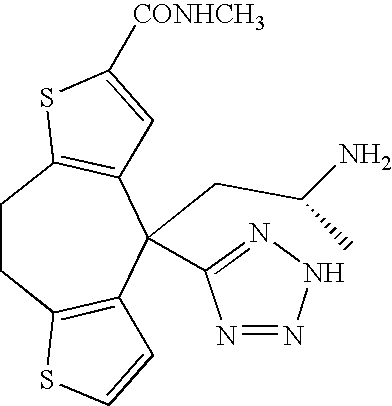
C1CC2=C(C(CC(N)C)(C3=NNN=N3)C3=C1SC([CONHCH3])=C3)C=CS2
